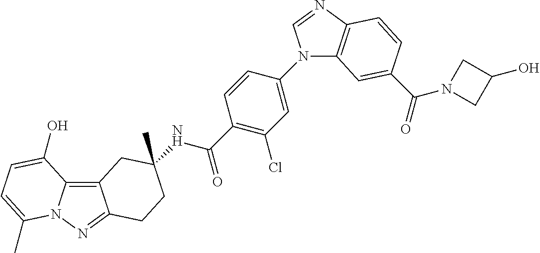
C12=C3N(N=C1CCC(C)(NC(C1=C(Cl)C=C(N4C5=C(N=C4)C=CC(C(=O)N4CC(O)C4)=C5)C=C1)=O)C2)C(C)=CC=C3O
